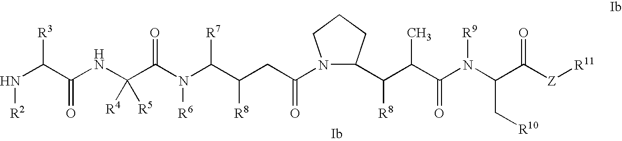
C1CCN(C(CC(C(N(C(C(NC(C(N[R2])[R3])=O)([R4])[R5])=O)[R6])[R7])[R8])=O)C1C(C(C(N(C(C([Z][R11])=O)C[R10])[R9])=O)C)[R8]
